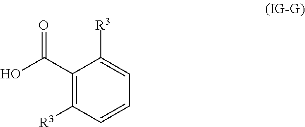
C(=O)(C1=C([R3])C=CC=C1[R3])O
